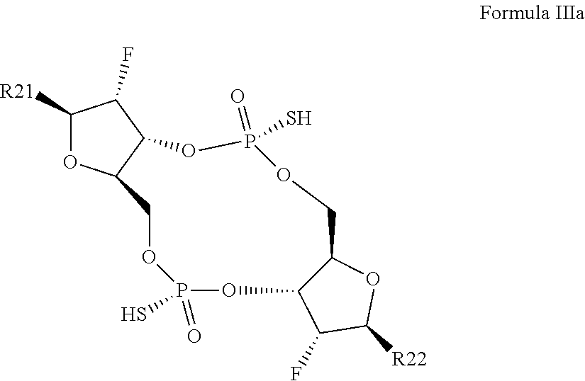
C1([R21])OC2C(C1F)OP(S)(=O)OCC1C(OP(=O)(S)OC2)C(F)C([R22])O1
